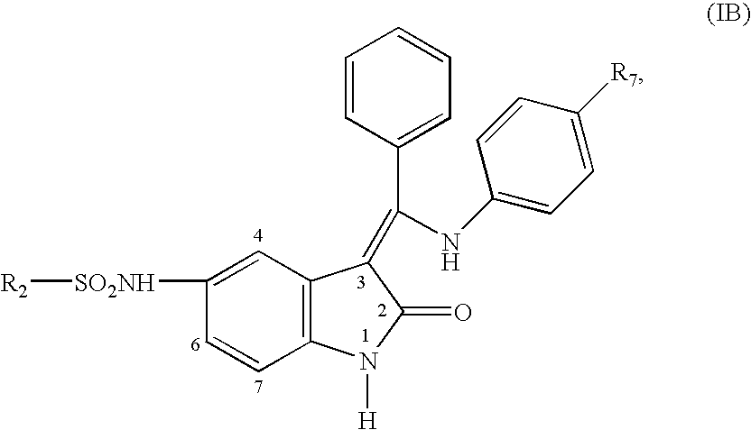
C12=C(C=C([SO2NH][R2])C=C1)C(=C(C1=CC=CC=C1)NC1=CC=C([R7])C=C1)C(=O)N2[H]
